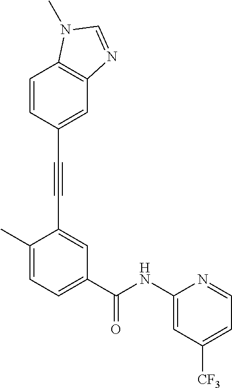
C1=CC2=C(C=C1C#CC1=CC(C(NC3=CC([CF3])=CC=N3)=O)=CC=C1C)N=CN2C
